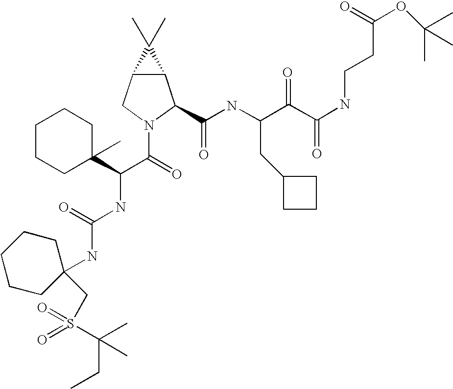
C12C(CN(C(=O)C(NC(NC3(CS(C(C)(CC)C)(=O)=O)CCCCC3)=O)C3(C)CCCCC3)C1C(NC(C(C(NCCC(=O)OC(C)(C)C)=O)=O)CC1CCC1)=O)C2(C)C
